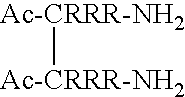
[Ac-CRRR-NH2][Ac-CRRR-NH2]
